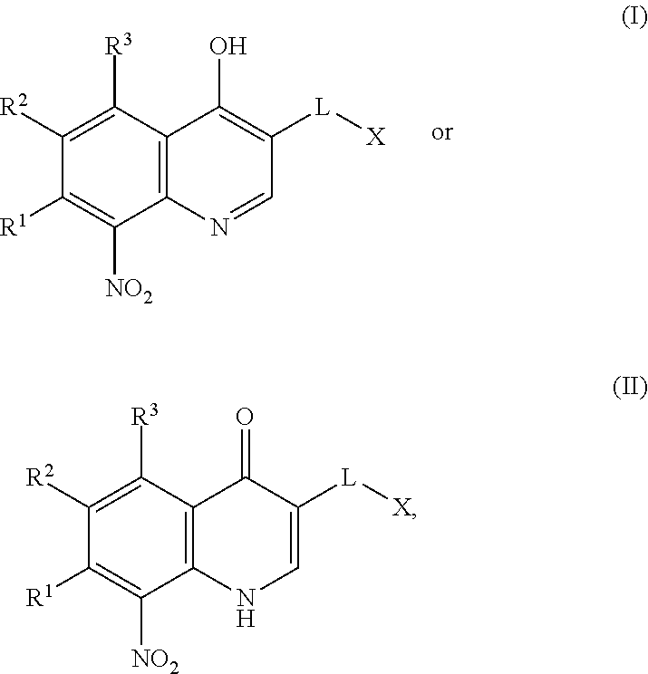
[L]([X])C1=C(O)C2=C(C([NO2])=C([R1])C([R2])=C2[R3])N=C1.[L]([X])C1=CNC2=C(C([R3])=C([R2])C([R1])=C2[NO2])C1=O
